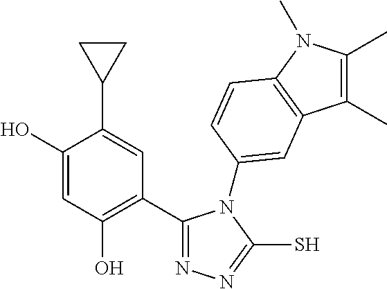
C1(C2=NN=C(S)N2C2=CC3=C(N(C)C(C)=C3C)C=C2)=C(O)C=C(O)C(C2CC2)=C1
